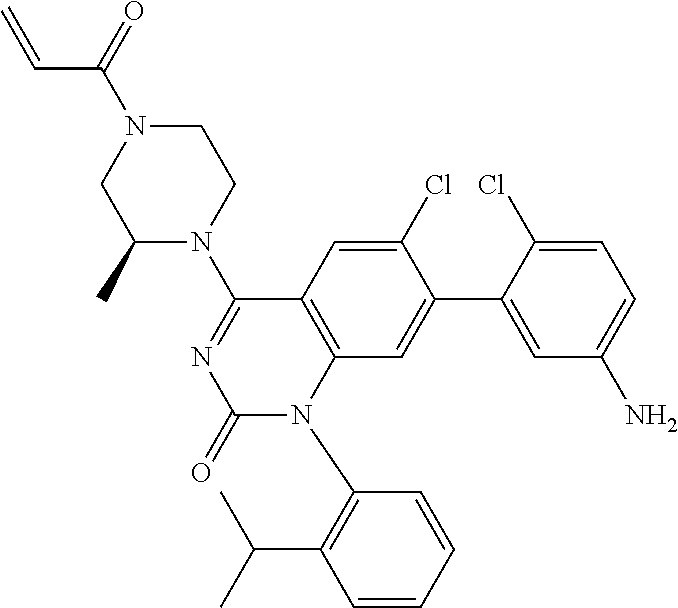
C1(C)N(C2=NC(=O)N(C3=C(C(C)C)C=CC=C3)C3=C2C=C(Cl)C(C2=CC(N)=CC=C2Cl)=C3)CCN(C(=O)C=C)C1
